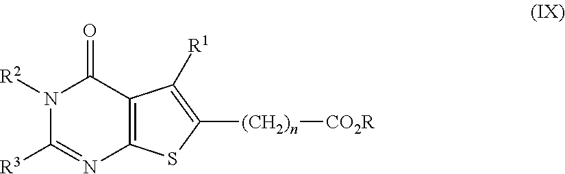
N1([R2])C(=O)C2=C(N=C1[R3])SC([(CH2)n][CO2R])=C2[R1]
